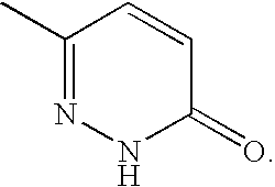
C1(C)=NNC(=O)C=C1
